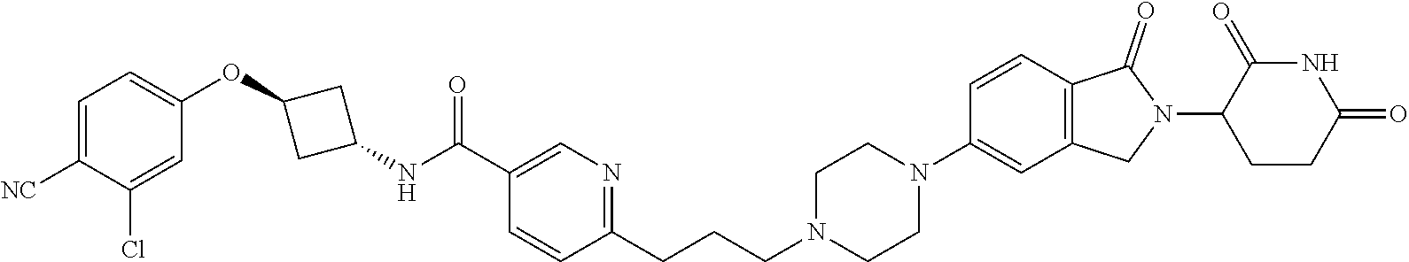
C1=CC2=C(C=C1N1CCN(CCCC3=NC=C(C(NC4CC(OC5=CC=C([NC])C(Cl)=C5)C4)=O)C=C3)CC1)CN(C1CCC(=O)NC1=O)C2=O
